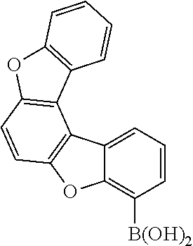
C12=CC=CC([B(OH)2])=C1OC1=C2C2=C(C=C1)OC1=C2C=CC=C1
